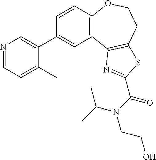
C1=CC2=C(C=C1C1=CN=CC=C1C)C1=C(CCO2)SC(C(N(C(C)C)CCO)=O)=N1
